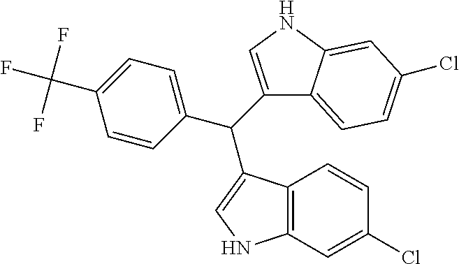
C(C1=CNC2=C1C=CC(Cl)=C2)(C1=CC=C(C(F)(F)F)C=C1)C1=CNC2=CC(Cl)=CC=C12
